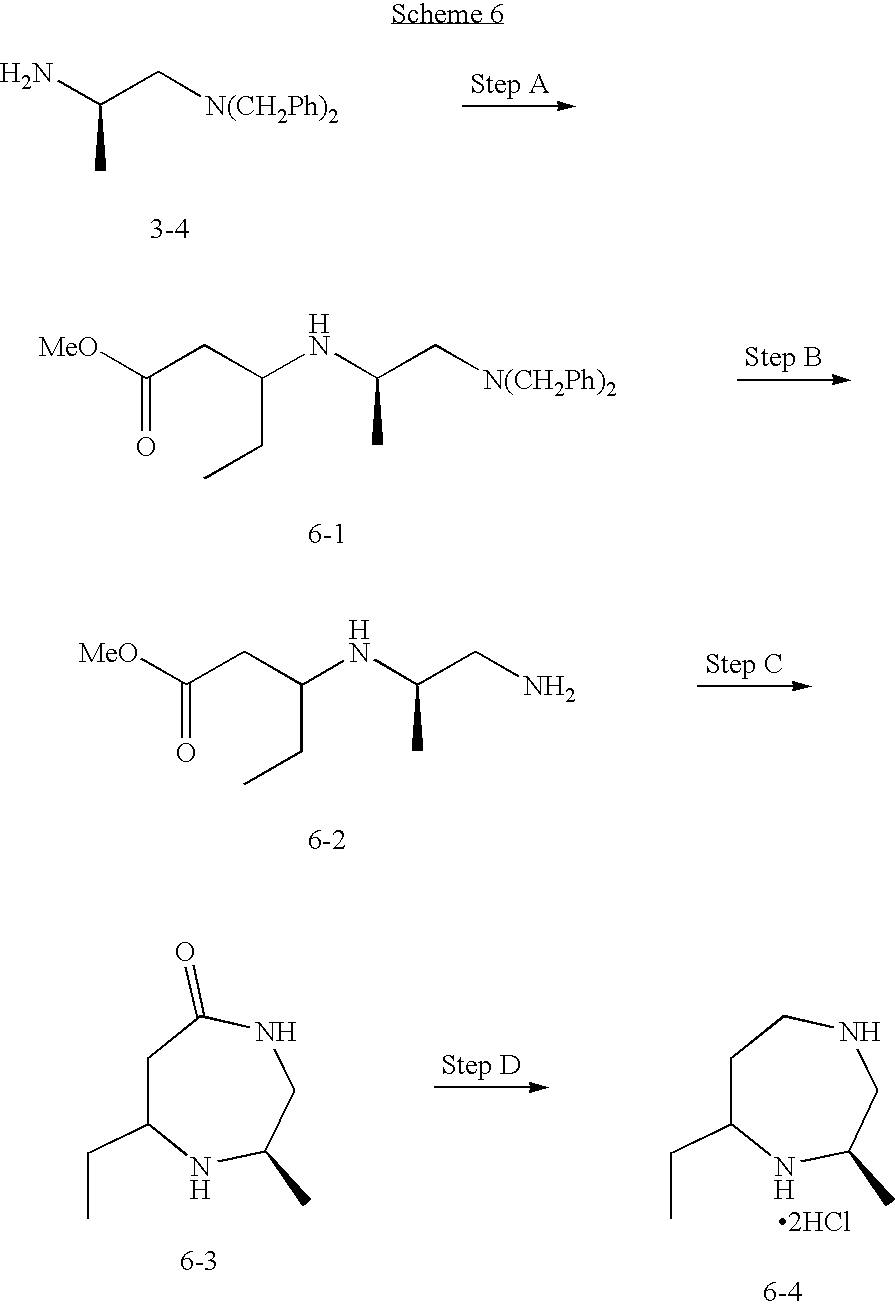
NC(C[N(CH2Ph)2])C.N(C(C[N(CH2Ph)2])C)C(CC([MeO])=O)CC.N(C(CN)C)C(CC([MeO])=O)CC.C1C(CC)NC(C)CNC1=O.C1C(CC)NC(C)CNC1.[2HCl]
